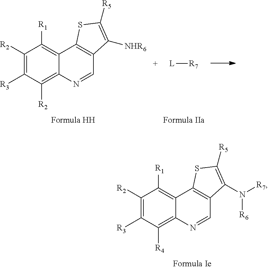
[L][R7].C1([R2])=C([R3])C([R2])=C2C(=C1[R1])C1=C(C=N2)C([NHR6])=C([R5])S1.C1([R2])=C([R3])C([R4])=C2C(=C1[R1])C1=C(C=N2)C(N([R7])[R6])=C([R5])S1
